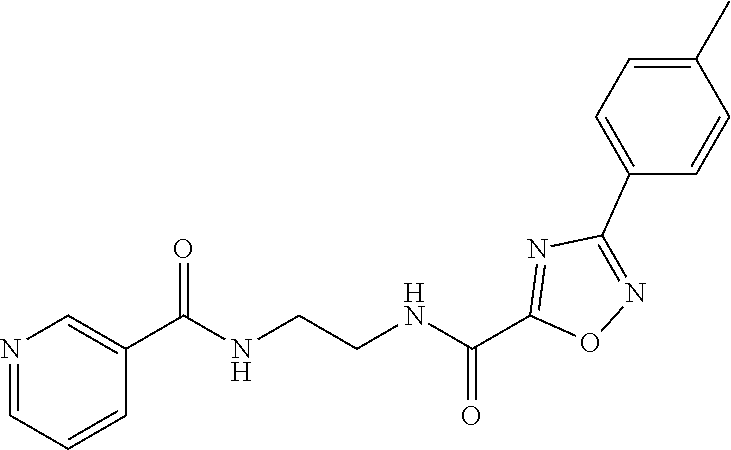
N1=CC=CC(C(NCCNC(C2=NC(C3=CC=C(C)C=C3)=NO2)=O)=O)=C1
